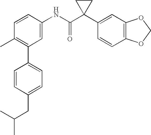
C1=CC(NC(C2(C3=CC4=C(C=C3)OCO4)CC2)=O)=CC(C2=CC=C(CC(C)C)C=C2)=C1C
